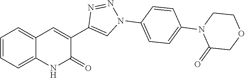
C1=CC=C2C(=C1)C=C(C1=CN(C3=CC=C(N4C(=O)COCC4)C=C3)N=N1)C(=O)N2
